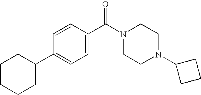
C1=CC(C(N2CCN(C3CCC3)CC2)=O)=CC=C1C1CCCCC1
